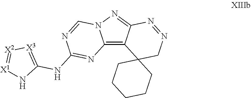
C12=C3C(=NN1C=NC(NC1=[X3][X2]=[X1]N1)=N2)N=NCC31CCCCC1
